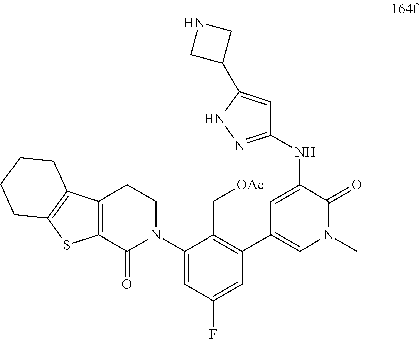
C1(NC2=CC(C3=C(C[OAc])C(N4CCC5=C(C4=O)SC4=C5CCCC4)=CC(F)=C3)=CN(C)C2=O)=NNC(C2CNC2)=C1
